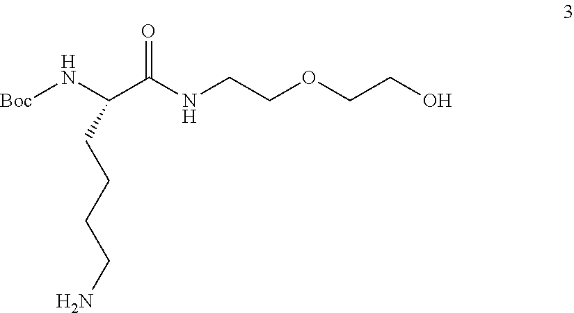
N(C(C(N[Boc])CCCCN)=O)CCOCCO
